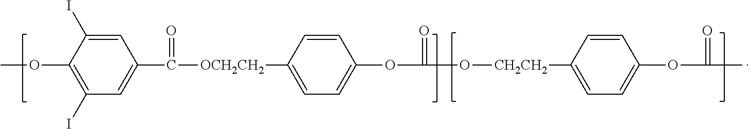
C1=C(I)C(OC)=C(I)C=C1C([OCH2CH2]C1=CC=C(OC(O[CH2CH2]C2=CC=C(OC(C)=O)C=C2)=O)C=C1)=O
